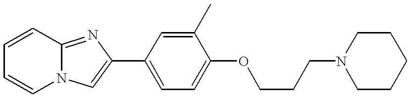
N12C(=NC(C3=CC=C(OCCCN4CCCCC4)C(C)=C3)=C1)C=CC=C2
